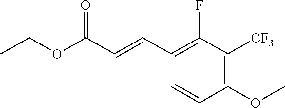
C1=CC(OC)=C([CF3])C(F)=C1C=CC(OCC)=O
